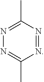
N1=NC(C)=NN=C1C
